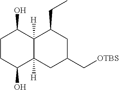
C1CC(O)C2([H])C([H])(C1O)C(CC)CC(C[OTBS])C2
